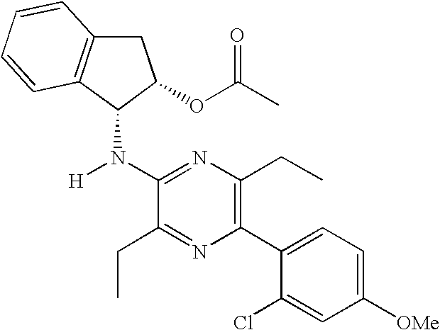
C1(N([H])C2C3=C(CC2OC(C)=O)C=CC=C3)=NC(CC)=C(C2=CC=C([OMe])C=C2Cl)N=C1CC
